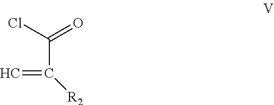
ClC(=O)C([R2])=C
